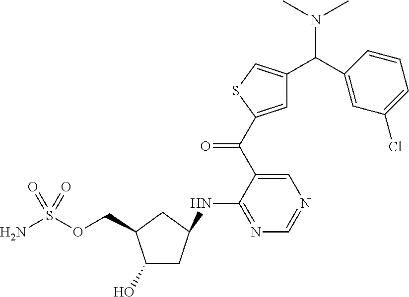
C1=C(C(C2=CN=CN=C2NC2CC(O)C(COS(N)(=O)=O)C2)=O)SC=C1C(C1=CC(Cl)=CC=C1)N(C)C
